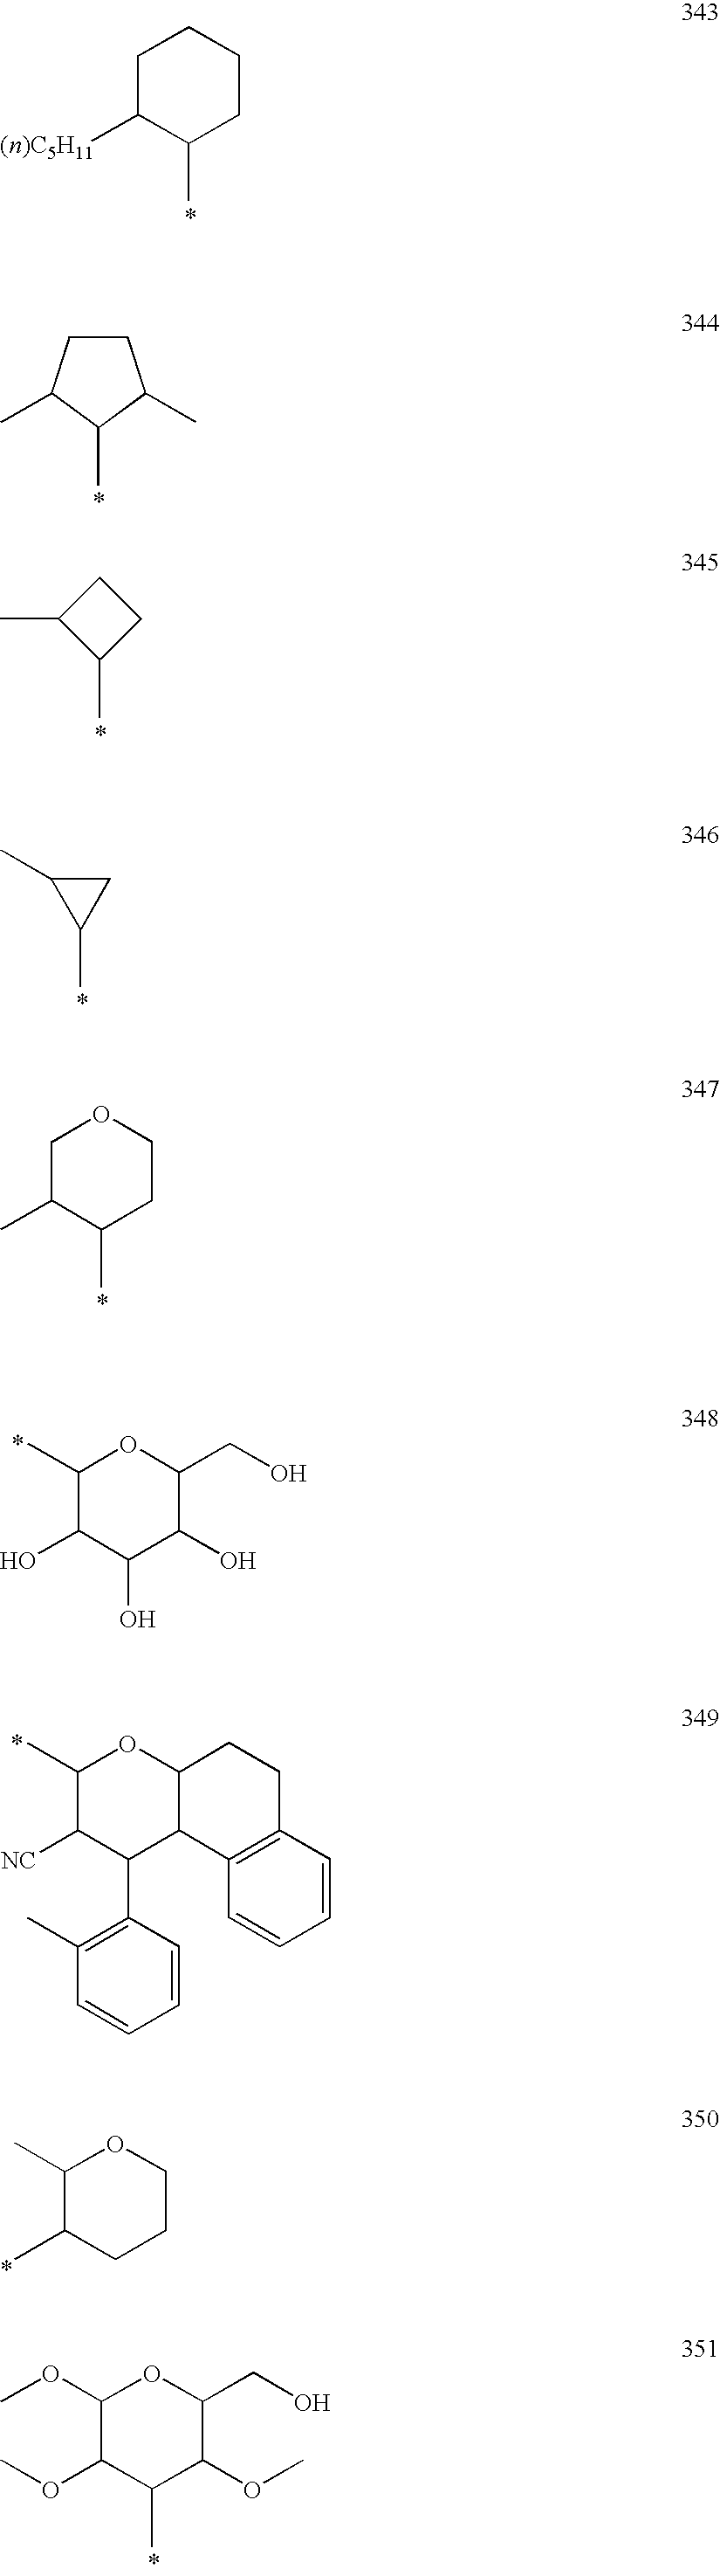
C1C([(n)C5H11])C(C)CCC1.C1CC(C)C(C)C1C.C1C(C)C(C)C1.C1C(C)C1C.C1C(C)C(C)CCO1.C1(C)C(O)C(O)C(O)C(CO)O1.C1(C)C([NC])C(C2=C(C)C=CC=C2)C2C(O1)CCC1=C2C=CC=C1.C1(C)C(C)CCCO1.C1(OC)C(OC)C(C)C(OC)C(CO)O1
